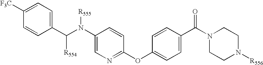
C1([F3C])=CC=C(C(N(C2=CN=C(OC3=CC=C(C(N4CCN([R556])CC4)=O)C=C3)C=C2)[R555])[R554])C=C1
